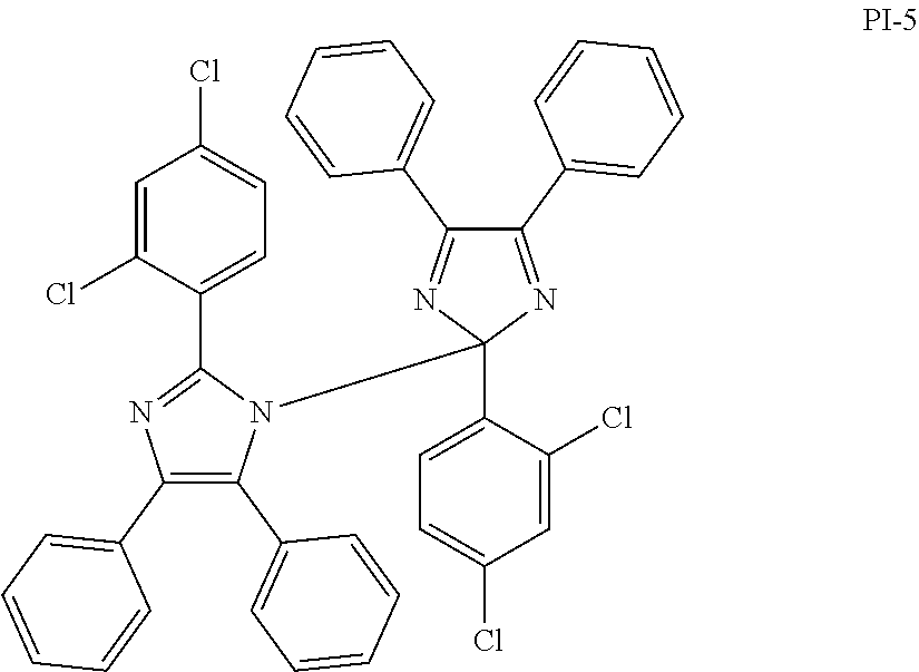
C1(C2=CC=CC=C2)=C(C2=CC=CC=C2)N(C2(C3=CC=C(Cl)C=C3Cl)N=C(C3=CC=CC=C3)C(C3=CC=CC=C3)=N2)C(C2=CC=C(Cl)C=C2Cl)=N1
